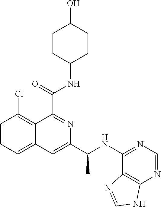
C1=CC=C2C(=C1Cl)C(C(NC1CCC(O)CC1)=O)=NC(C(NC1=NC=NC3=C1N=CN3)C)=C2
